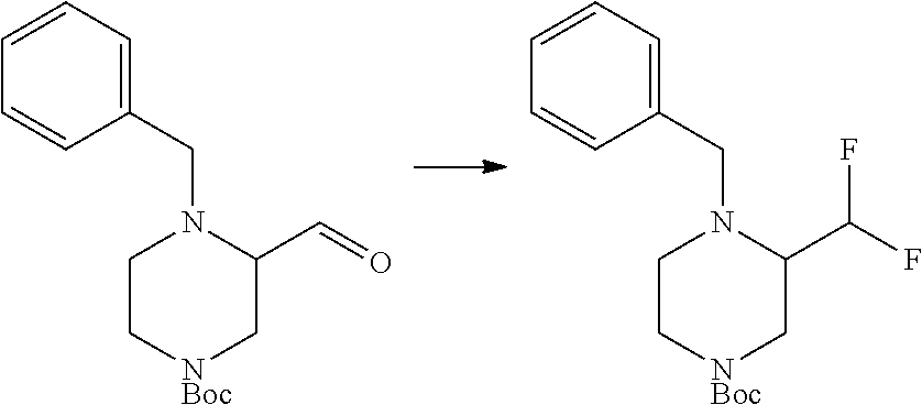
C1C[NBoc]CC(C=O)N1CC1=CC=CC=C1.C1C[NBoc]CC(C(F)F)N1CC1=CC=CC=C1
